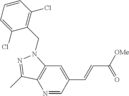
N1=CC(C=CC([OMe])=O)=CC2=C1C(C)=NN2CC1=C(Cl)C=CC=C1Cl
